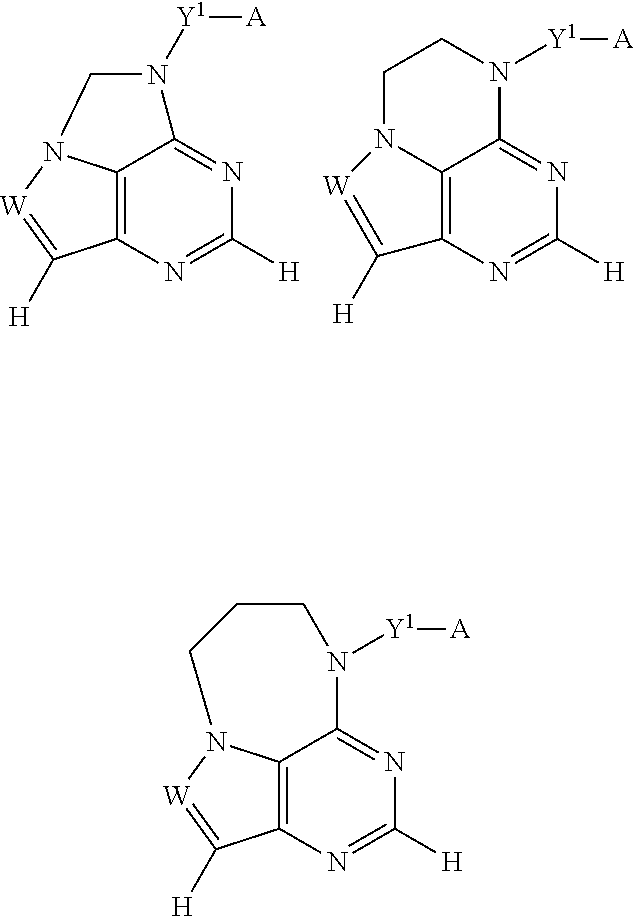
C12=C3N=C([H])N=C1N([Y1][A])CN2[W]=C3[H].C12=C3N=C([H])N=C1N([Y1][A])CCN2[W]=C3[H].C12=C3N=C([H])N=C1N([Y1][A])CCCN2[W]=C3[H]
